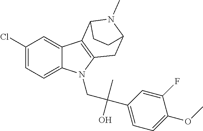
C1(Cl)=CC=C2C(=C1)C1=C(N2CC(C2=CC=C(OC)C(F)=C2)(C)O)CC2N(C)C1CC2
